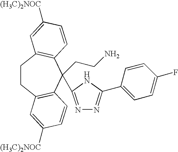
C1CC2=C(C=CC([(H3C)2NOC])=C2)C(CCN)(C2=NN=C(C3=CC=C(F)C=C3)N2)C2=C1C=C([(H3C)2NOC])C=C2
